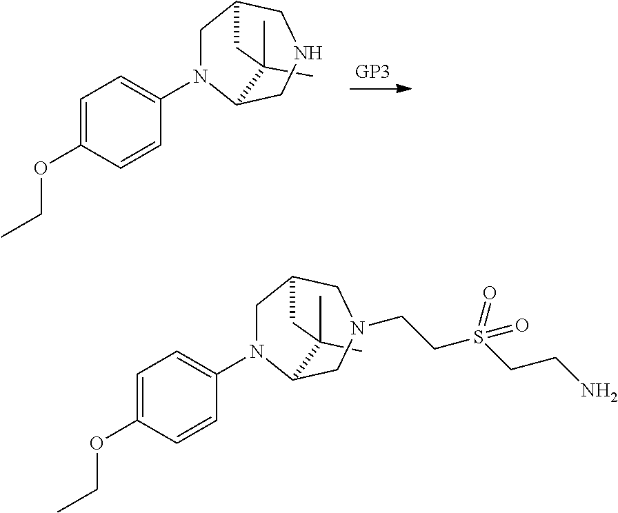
C1(C)(C)C2N(C3=CC=C(OCC)C=C3)CC(CNC2)C1.C1=C(OCC)C=CC(N2CC3CN(CCS(CCN)(=O)=O)CC2C(C)(C)C3)=C1
